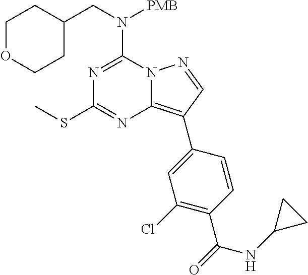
N1=C(N(CC2CCOCC2)[PMB])N2C(=C(C3=CC(Cl)=C(C(=O)NC4CC4)C=C3)C=N2)N=C1SC
